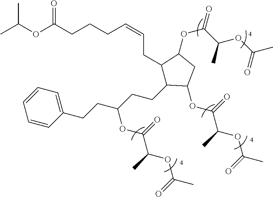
CC(OC(CCCC=CCC1C(OC(C(OC(C)=O)C)=O)CC(OC(C(OC(C)=O)C)=O)C1CCC(CCC1=CC=CC=C1)OC(C(OC(C)=O)C)=O)=O)C
